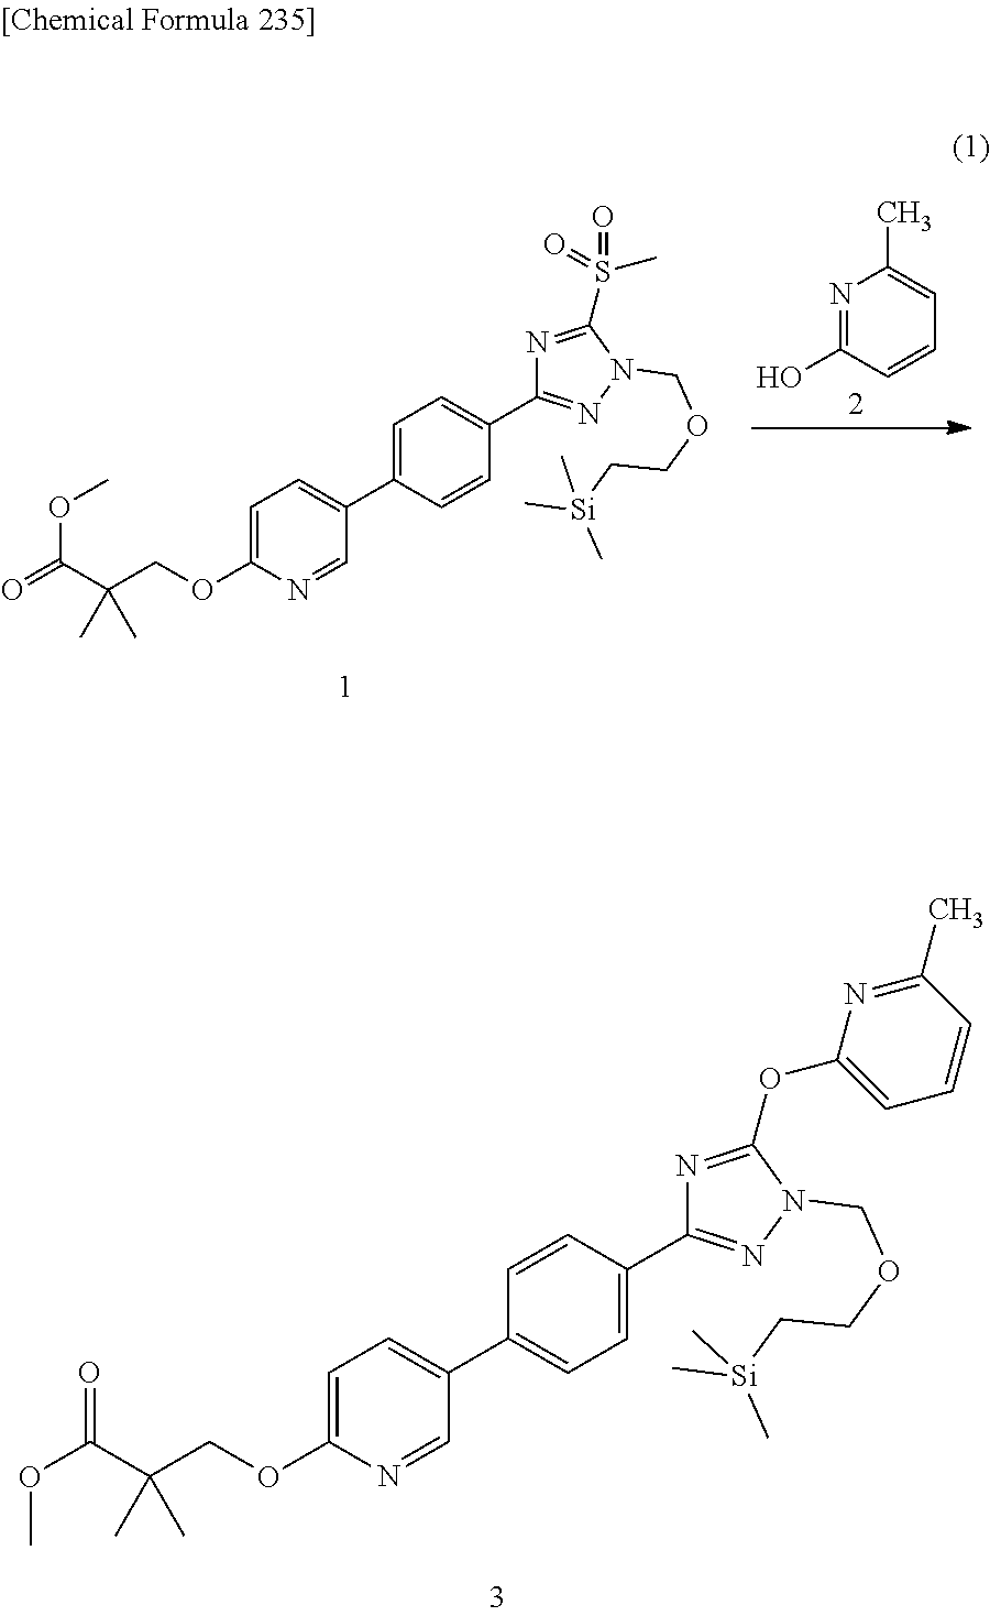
C1=C(OCC(C(=O)OC)(C)C)N=CC(C2=CC=C(C3=NN(COCC[Si](C)(C)C)C(S(C)(=O)=O)=N3)C=C2)=C1.C1(O)=NC(C)=CC=C1.C1=C(OCC(C(OC)=O)(C)C)N=CC(C2=CC=C(C3=NN(COCC[Si](C)(C)C)C(OC4=CC=CC(C)=N4)=N3)C=C2)=C1
